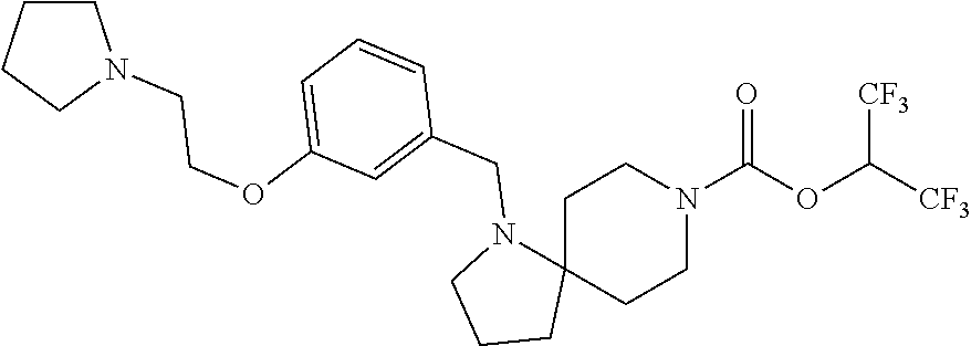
C1C2(CCN(C(OC([CF3])[CF3])=O)C1)N(CC1=CC(OCCN3CCCC3)=CC=C1)CCC2
